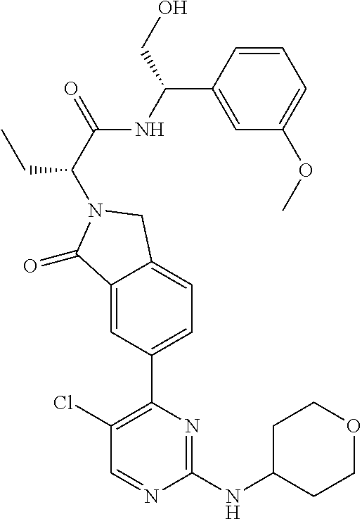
C1(Cl)=C(C2=CC=C3C(=C2)C(=O)N(C(C(=O)NC(C2=CC(OC)=CC=C2)CO)CC)C3)N=C(NC2CCOCC2)N=C1
